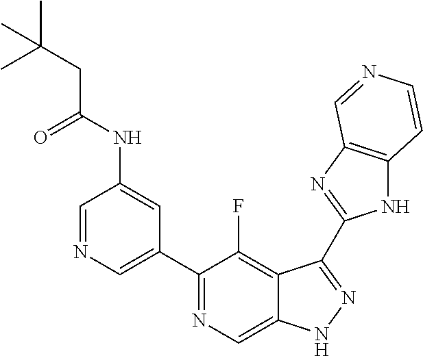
C1=NC=C(C2=NC=C3C(=C2F)C(C2=NC4=C(N2)C=CN=C4)=NN3)C=C1NC(CC(C)(C)C)=O
